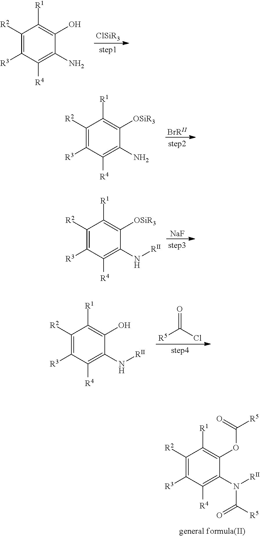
C1([R2])=C([R3])C([R4])=C(N)C(O)=C1[R1].[ClSiR3].[step1].C1([R2])=C([R3])C([R4])=C(N)C([OSiR3])=C1[R1].[BrRII].[step2].C1([R2])=C([R3])C([R4])=C(N[RII])C([OSiR3])=C1[R1].[NaF].[step3].C1([R2])=C([R3])C([R4])=C(N[RII])C(O)=C1[R1].[step4].[R5]C(Cl)=O.C1([R2])=C([R3])C([R4])=C(N([RII])C([R5])=O)C(OC([R5])=O)=C1[R1]
